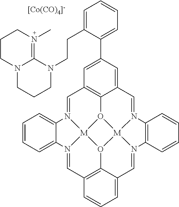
C1=N2[M]34O5C6=C1C=C(C1=CC=CC=C1CCN1C7=N(C)CCCN7CCC1)C=C6C=N1[M]56O3C3=C(C=N4C4=CC=CC=C24)C=CC=C3C=N6C2=C1C=CC=C2.[[Co(CO)4]-]
